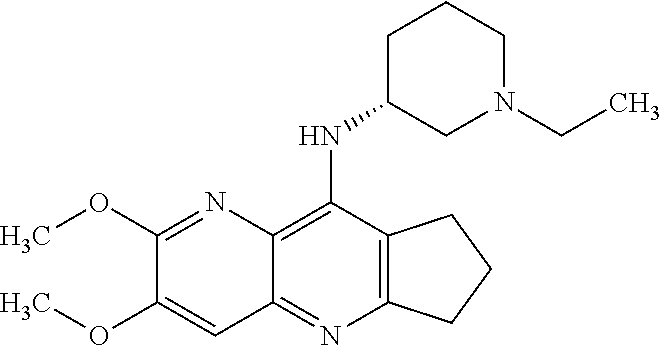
C12=C(C(NC3CN(CC)CCC3)=C3C(=N1)C=C(OC)C(OC)=N3)CCC2
